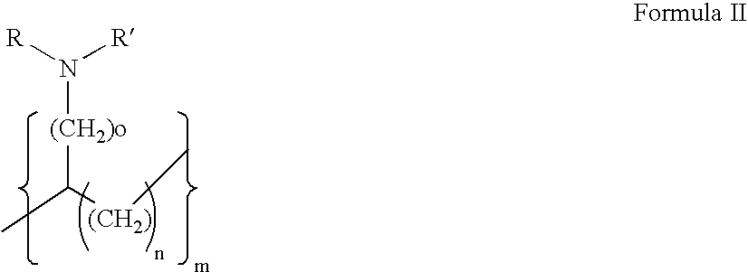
[R]N([R])[(CH2)o]C(C)[(CH2)]C
